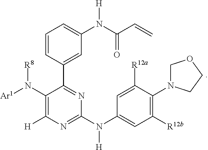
C1=C(N([H])C2=NC([H])=C(N([Ar1])[R8])C(C3=CC(N(C(C=C)=O)[H])=CC=C3)=N2)C=C([R12a])C(N2COCC2)=C1[R12b]
